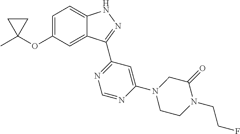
CC1(OC2=CC=C3C(=C2)C(C2=NC=NC(N4CCN(CCF)C(=O)C4)=C2)=NN3)CC1
